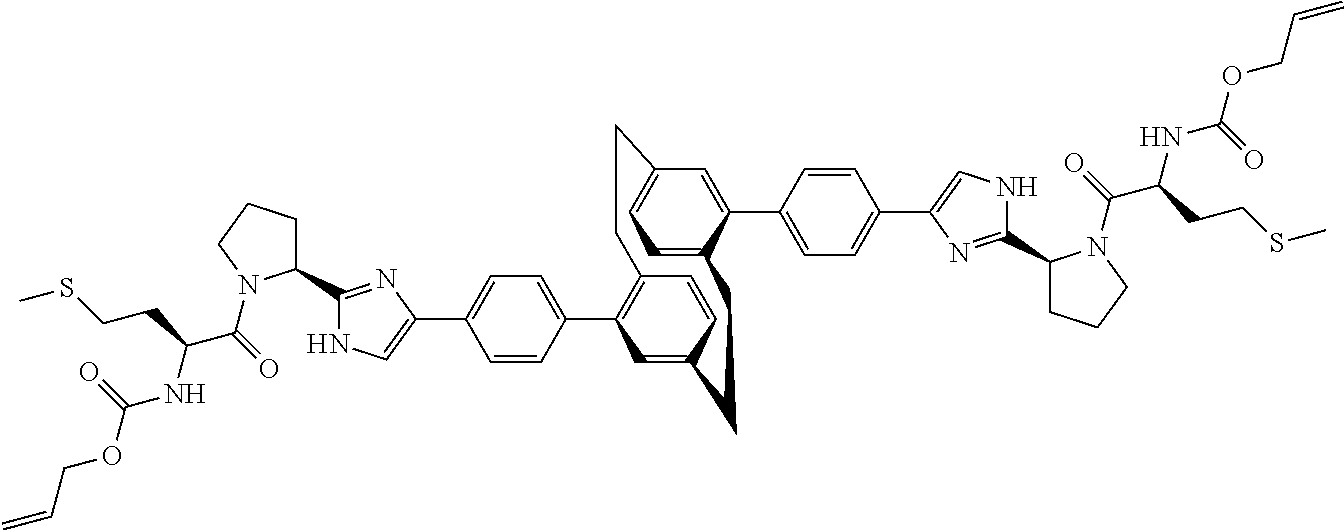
C1(C2=CC=C(C3=CNC(C4CCCN4C(C(NC(OCC=C)=O)CCSC)=O)=N3)C=C2)=C2C=CC(=C1)CCC1=CC=C(C=C1C1=CC=C(C3=CNC(C4CCCN4C(C(NC(OCC=C)=O)CCSC)=O)=N3)C=C1)CC2
